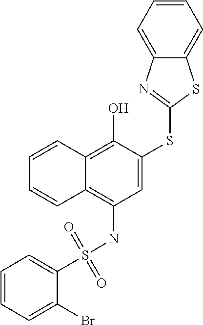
C1(S(NC2=C3C(=C(O)C(SC4=NC5=CC=CC=C5S4)=C2)C=CC=C3)(=O)=O)=CC=CC=C1Br
